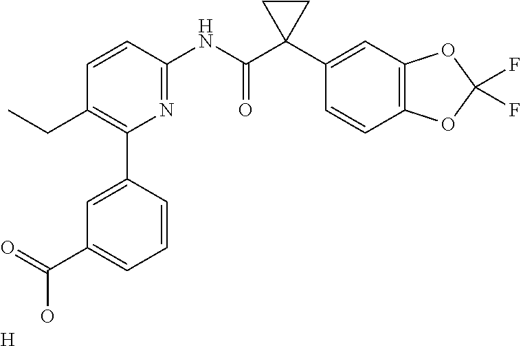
C1=CC(NC(C2(C3=CC4=C(C=C3)OC(F)(F)O4)CC2)=O)=NC(C2=CC(C(=O)O)=CC=C2)=C1CC.[H]
